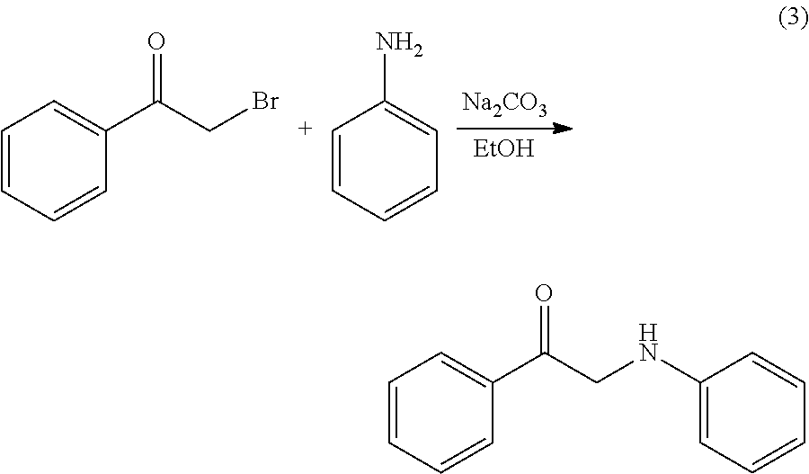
[Na2CO3].[EtOH].C1=CC=CC(C(CBr)=O)=C1.[C+]1=CC=CC=C1N.C1=CC=CC(C(CNC2=CC=CC=C2)=O)=C1
